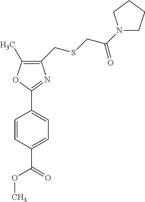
C1=CC(C(OC)=O)=CC=C1C1=NC(CSCC(=O)N2CCCC2)=C(C)O1
